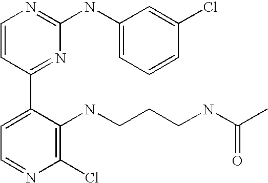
C1=CC(C2=CC=NC(Cl)=C2NCCCNC(C)=O)=NC(NC2=CC=CC(Cl)=C2)=N1
